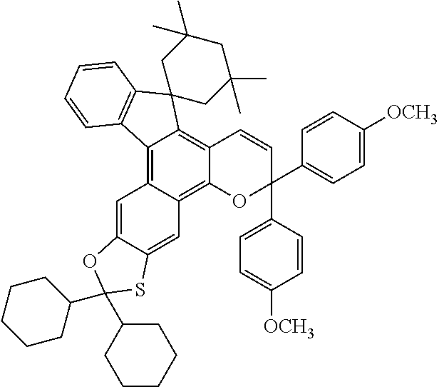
C12=C3C(=C4C(=C1C=CC(C1=CC=C([OCH3])C=C1)(C1=CC=C([OCH3])C=C1)O2)C1(C2=C4C=CC=C2)CC(C)(C)CC(C)(C)C1)C=C1C(=C3)SC(C2CCCCC2)(C2CCCCC2)O1
